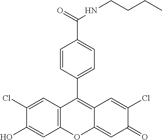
C12=C(C=C(Cl)C(O)=C1)C(C1=CC=C(C(=O)NCCCC)C=C1)=C1C(=CC(=O)C(Cl)=C1)O2
